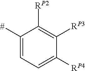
C1([#])=CC=C([RP4])C([RP3])=C1[RP2]
